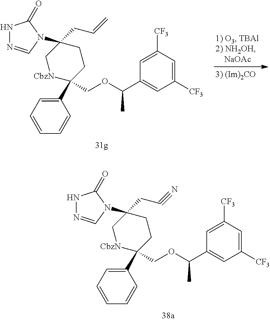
C1(C2(COC(C3=CC([CF3])=CC([CF3])=C3)C)CCC(CC=C)(N3C=NNC3=O)C[CbzN]2)=CC=CC=C1.C1(C2(COC(C3=CC([CF3])=CC([CF3])=C3)C)CCC(CC#N)(N3C=NNC3=O)C[CbzN]2)=CC=CC=C1
